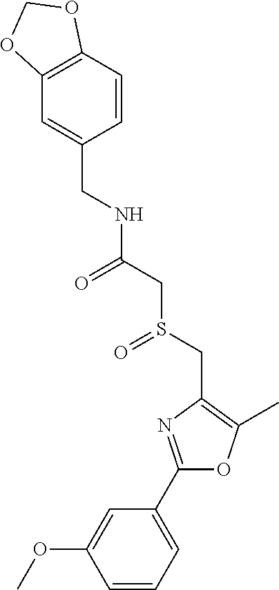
C1(C2=CC=CC(OC)=C2)=NC(CS(CC(NCC2=CC3=C(C=C2)OCO3)=O)=O)=C(C)O1
